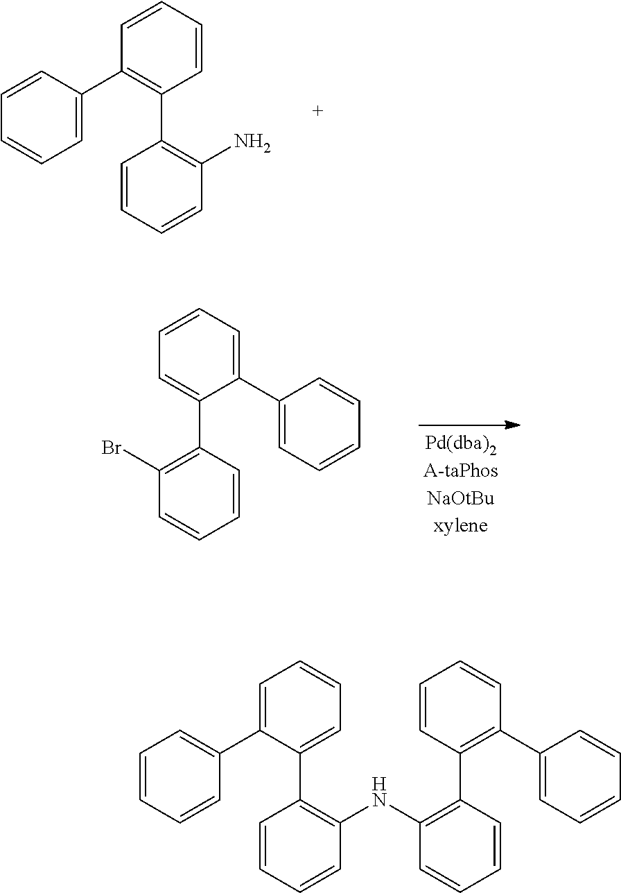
C1=CC=CC(C2=CC=CC=C2)=C1C1=C(N)C=CC=C1.C1=C(C2=C(Br)C=CC=C2)C(C2=CC=CC=C2)=CC=C1.C1=C(C2=C(NC3=C(C4=C(C5=CC=CC=C5)C=CC=C4)C=CC=C3)C=CC=C2)C(C2=CC=CC=C2)=CC=C1
